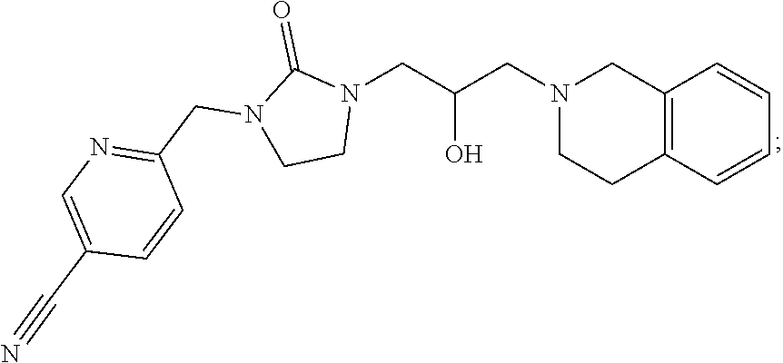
C12=C(C=CC=C1)CCN(CC(CN1C(=O)N(CC3=NC=C(C#N)C=C3)CC1)O)C2
